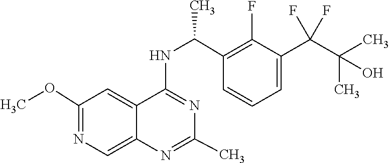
N1=C(NC(C2=C(F)C(C(C(C)(C)O)(F)F)=CC=C2)C)C2=CC(OC)=NC=C2N=C1C
